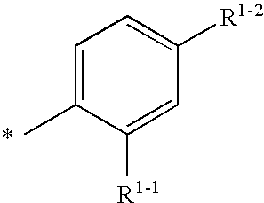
C1=C(C)C([R1-1])=CC([R1-2])=C1
